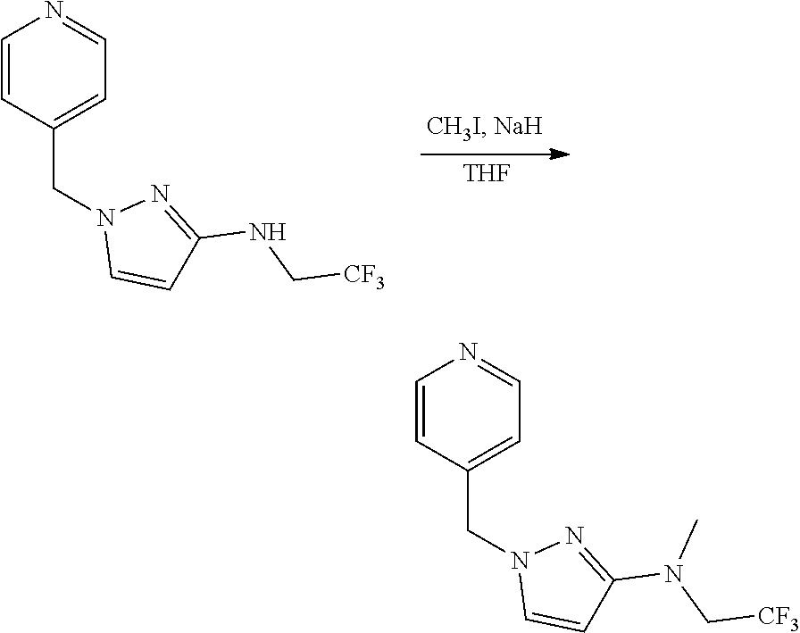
[THF].N1(CC2=CC=NC=C2)C=CC(NC[CF3])=N1.C(N(C1=NN(CC2=CC=NC=C2)C=C1)C)[CF3]
